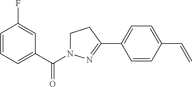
C1(C=C)=CC=C(C2=NN(C(C3=CC=CC(F)=C3)=O)CC2)C=C1
